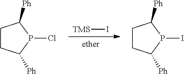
[ether].[TMS]I.C1CC([Ph])P(Cl)C1[Ph].C1CC([Ph])P(I)C1[Ph]
